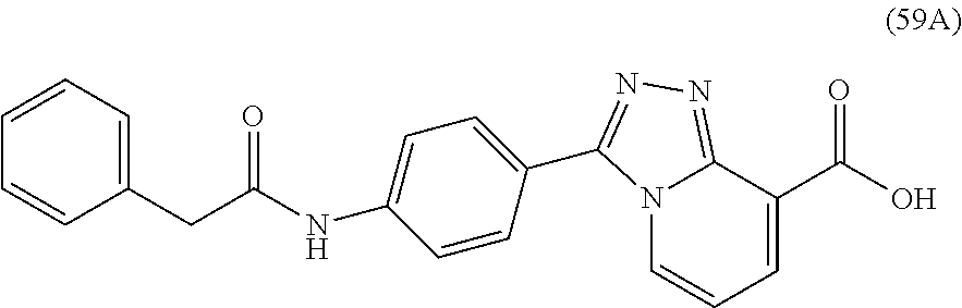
C1(CC(NC2=CC=C(C3=NN=C4C(C(O)=O)=CC=CN43)C=C2)=O)=CC=CC=C1
